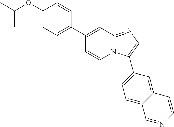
C1(OC(C)C)=CC=C(C2=CC3=NC=C(C4=CC=C5C(=C4)C=CN=C5)N3C=C2)C=C1
